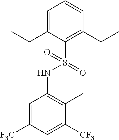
C1=C(CC)C(S(NC2=C(C)C([CF3])=CC([F3C])=C2)(=O)=O)=C(CC)C=C1
